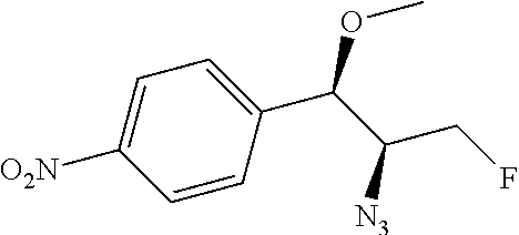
C1=C([O2N])C=CC(C(OC)C(CF)[N3])=C1
